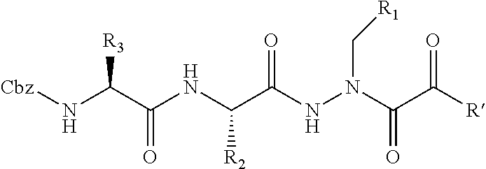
[Cbz]NC(C(NC(C(NN(C(C([R])=O)=O)C[R1])=O)[R2])=O)[R3]
